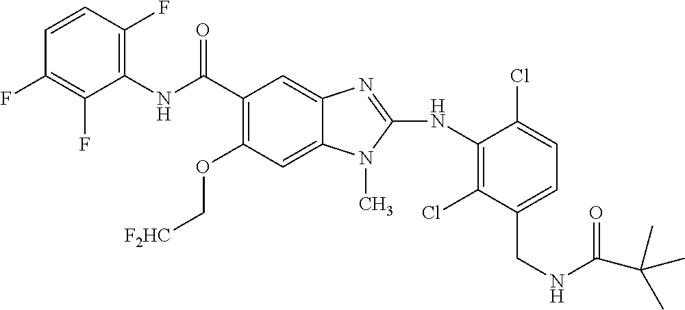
C1=CC(F)=C(NC(C2=C(OC[F2HC])C=C3C(=C2)N=C(NC2=C(Cl)C(CNC(C(C)(C)C)=O)=CC=C2Cl)N3C)=O)C(F)=C1F
